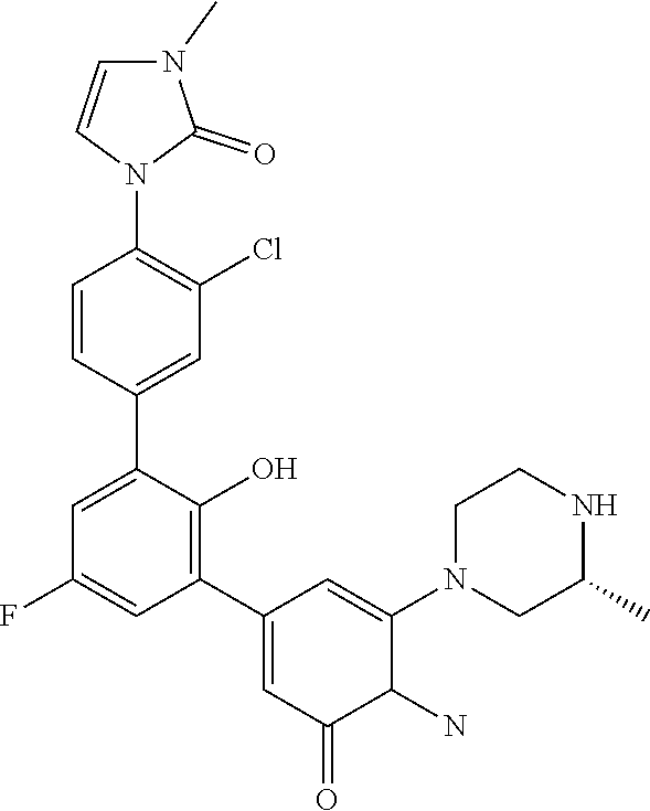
N1(C2=CC(C3=C(O)C(C4=CC(Cl)=C(N5C=CN(C)C5=O)C=C4)=CC(F)=C3)=CC(=O)C2N)CC(C)NCC1
